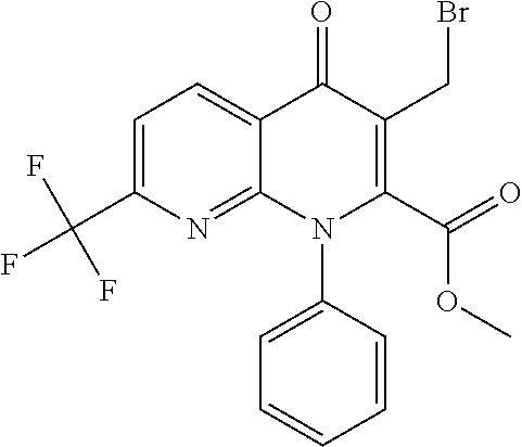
C1=C(C(F)(F)F)N=C2C(=C1)C(=O)C(CBr)=C(C(=O)OC)N2C1=CC=CC=C1
